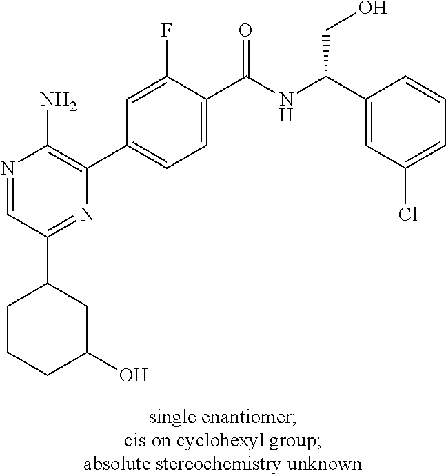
N1=CC(C2CCCC(O)C2)=NC(C2=CC=C(C(NC(C3=CC(Cl)=CC=C3)CO)=O)C(F)=C2)=C1N
